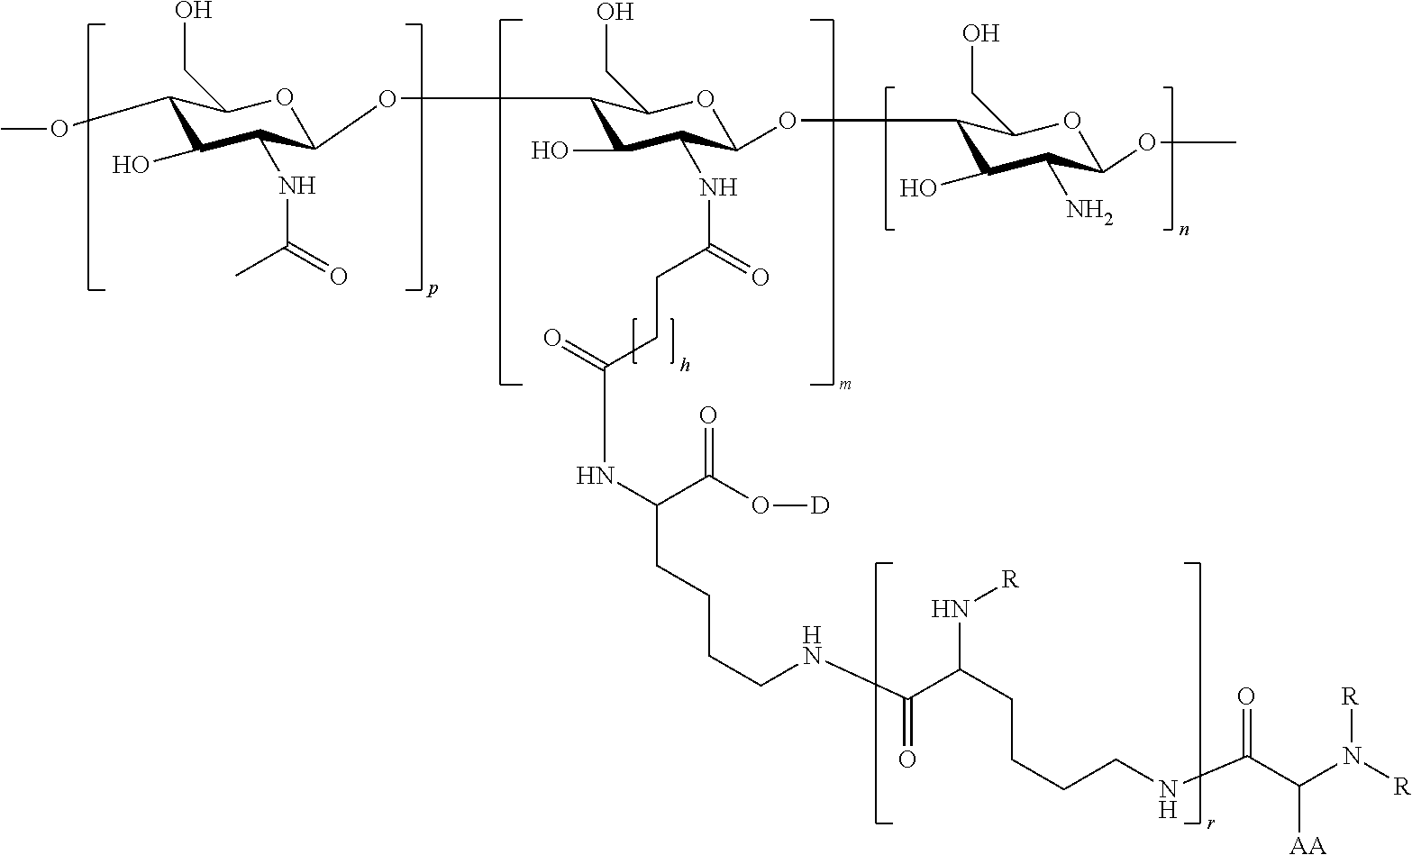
OCC1C(OC2C(NC(=O)C)C(O)C(OC)C(CO)O2)C(O)C(NC(=O)CCC(NC(CCCCNC(C(CCCCNC(C(N([R])[R])[AA])=O)N[R])=O)C(O[D])=O)=O)C(OC2C(O)C(N)C(OC)OC2CO)O1
